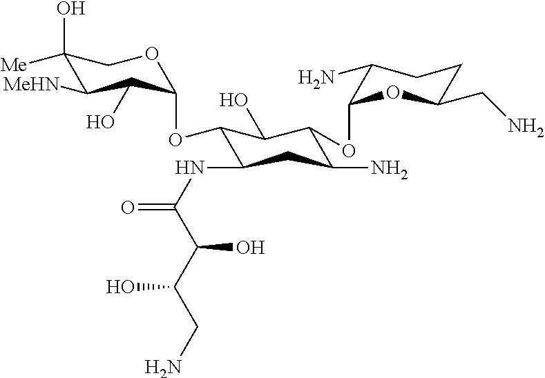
C1(O)([Me])C([MeHN])C(O)C(OC2C(NC(=O)C(C(CN)O)O)CC(N)C(OC3C(N)CCC(CN)O3)C2O)OC1
